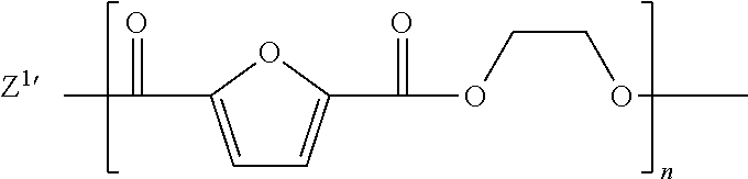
CC(=O)C1=CC=C(C(OCCOC)=O)O1
